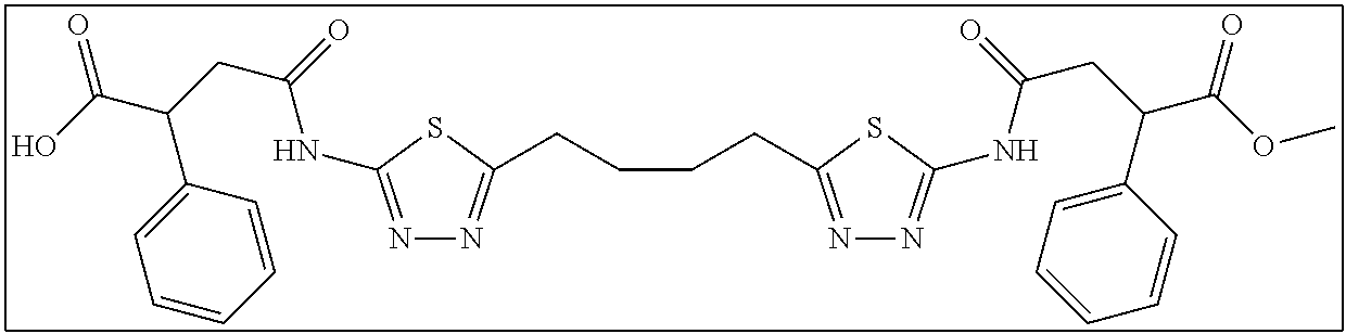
N1=C(NC(CC(C(O)=O)C2=CC=CC=C2)=O)SC(CCCCC2=NN=C(NC(CC(C(OC)=O)C3=CC=CC=C3)=O)S2)=N1
